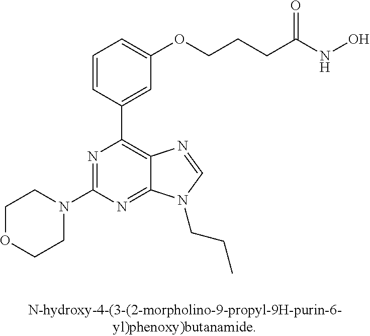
C1OCCN(C2=NC(C3=CC(OCCCC(NO)=O)=CC=C3)=C3C(=N2)N(CCC)C=N3)C1
